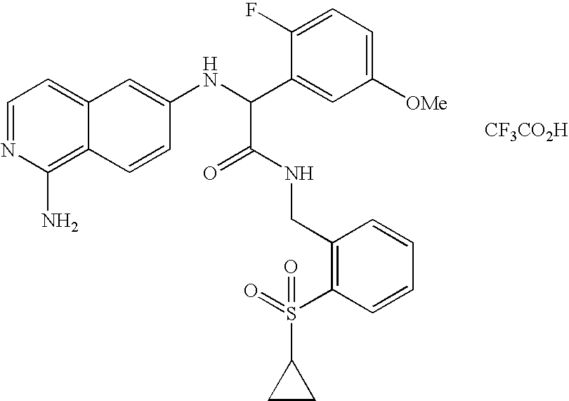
C1=NC(N)=C2C(=C1)C=C(NC(C1=CC([OMe])=CC=C1F)C(=O)NCC1=C(S(=O)(C3CC3)=O)C=CC=C1)C=C2.[CF3CO2H]
